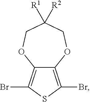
C12=C(Br)SC(Br)=C1OCC([R1])([R2])CO2
